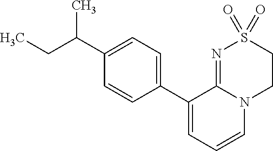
CCC(C1=CC=C(C2=CC=CN3C2=NS(=O)(=O)CC3)C=C1)C
